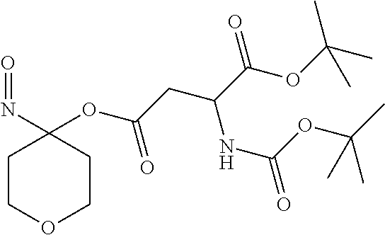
C1COCCC1(N=O)OC(CC(C(OC(C)(C)C)=O)NC(=O)OC(C)(C)C)=O
